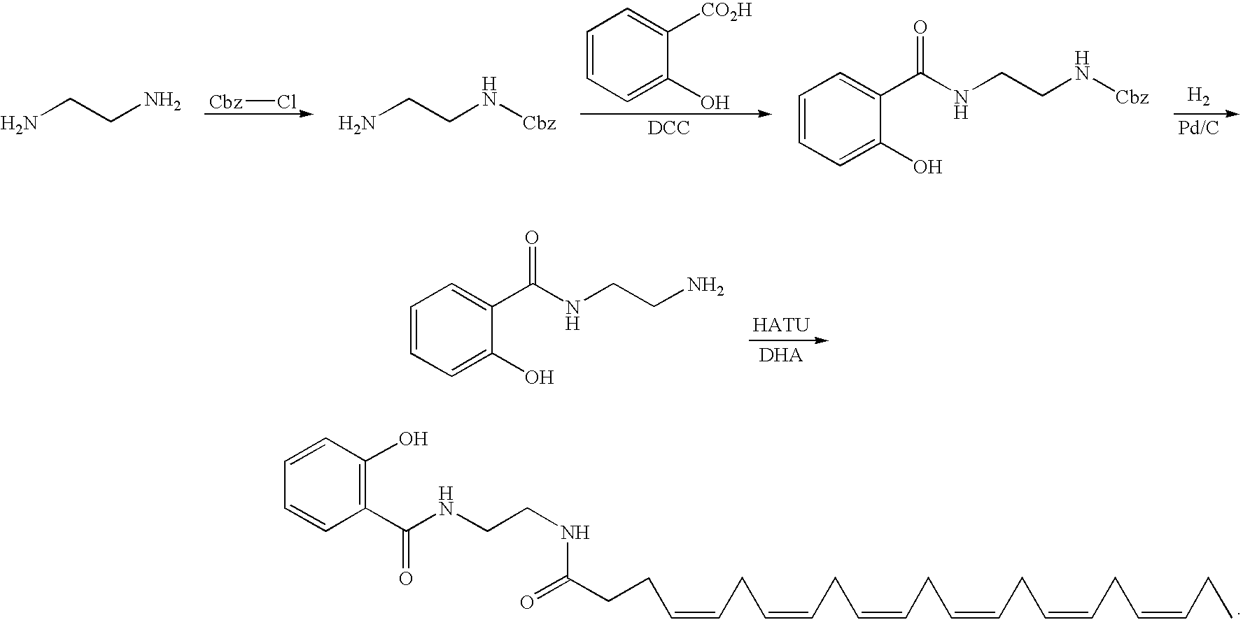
C1=CC=C(O)C(C(NCCN)=O)=C1.C1=CC(O)=C(C(NCCNC(CCC=CCC=CCC=CCC=CCC=CCC=CCC)=O)=O)C=C1.NCCN.NCCN[Cbz].C1=CC=C(O)C([CO2H])=C1.[DCC].C1=CC=C(O)C(C(NCCN[Cbz])=O)=C1.[H2].[Cbz]Cl
